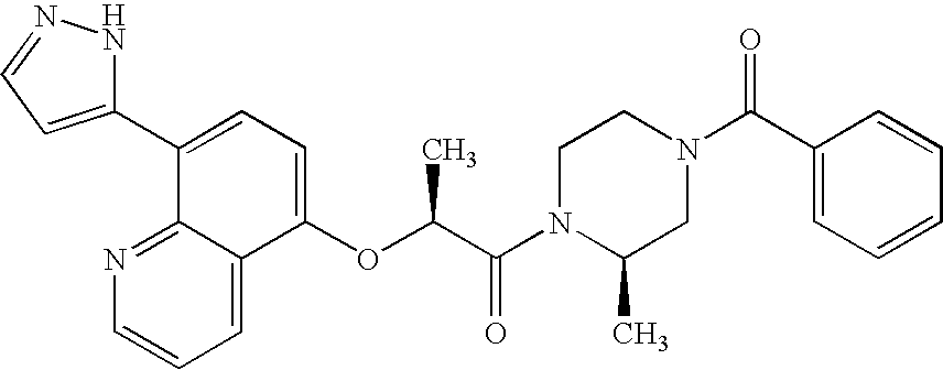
C1=C2C(=NC=C1)C(C1=CC=NN1)=CC=C2OC(C(N1C(C)CN(C(C2=CC=CC=C2)=O)CC1)=O)C
